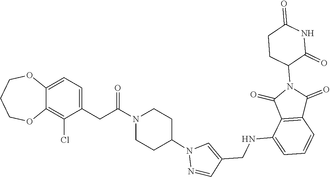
C1(NCC2=CN(C3CCN(C(CC4=CC=C5C(=C4Cl)OCCCO5)=O)CC3)N=C2)=CC=CC2=C1C(=O)N(C1C(=O)NC(=O)CC1)C2=O
